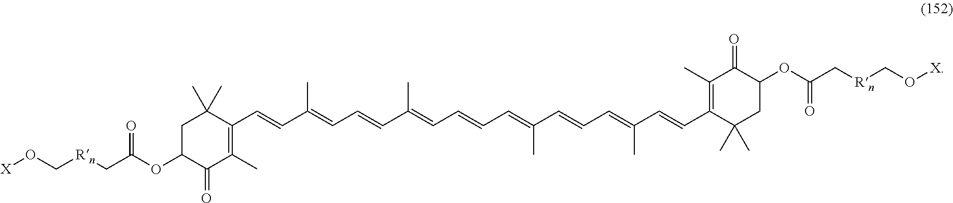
C1C(OC(C[Rn]CO[X])=O)C(=O)C(C)=C(C=CC(=CC=CC(=CC=CC=C(C=CC=C(C=CC2=C(C)C(=O)C(OC(C[Rn]CO[X])=O)CC2(C)C)C)C)C)C)C1(C)C
